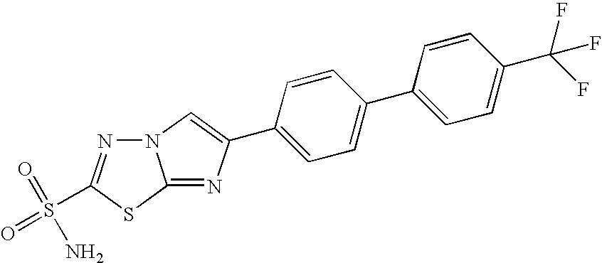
N12N=C(S(=O)(=O)N)SC1=NC(C1=CC=C(C3=CC=C(C(F)(F)F)C=C3)C=C1)=C2
